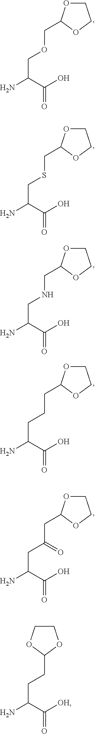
C1OC(COCC(N)C(O)=O)OC1.C1OC(CSCC(N)C(O)=O)OC1.C1OC(CNCC(N)C(O)=O)OC1.C1OC(CCCC(N)C(O)=O)OC1.C1OC(CC(CC(N)C(O)=O)=O)OC1.C1(CCC(N)C([OH])=O)OCCO1
